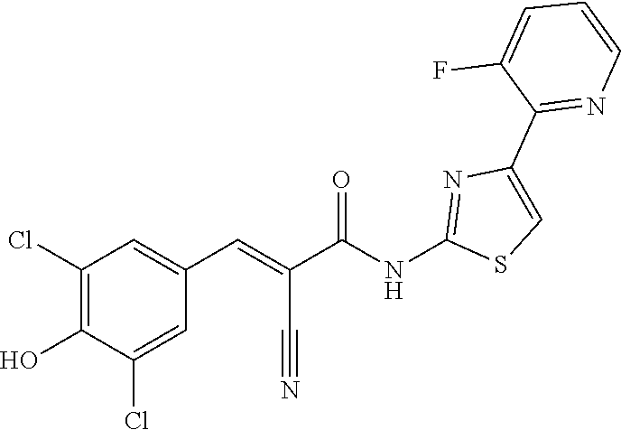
C1=C(F)C(C2=CSC(NC(C(=CC3=CC(Cl)=C(O)C(Cl)=C3)C#N)=O)=N2)=NC=C1
